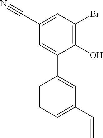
C1=CC=C(C=C)C=C1C1=CC(C#N)=CC(Br)=C1O
